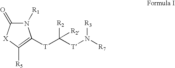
N1([R1])C(=O)[X]C([R5])=C1[T]C([T]N([R7])[R3])([R2])[R2]
